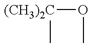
[(CH3)2C](OC)C
